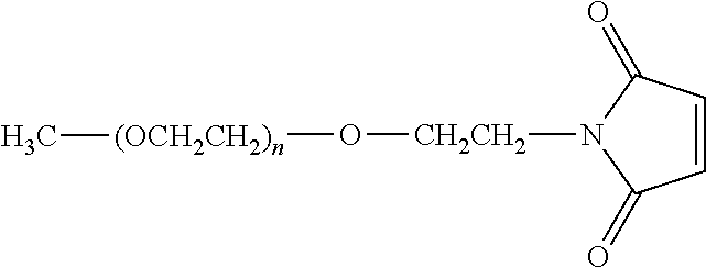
[CH2CH2](N1C(=O)C=CC1=O)O[(OCH2CH2)n]C
